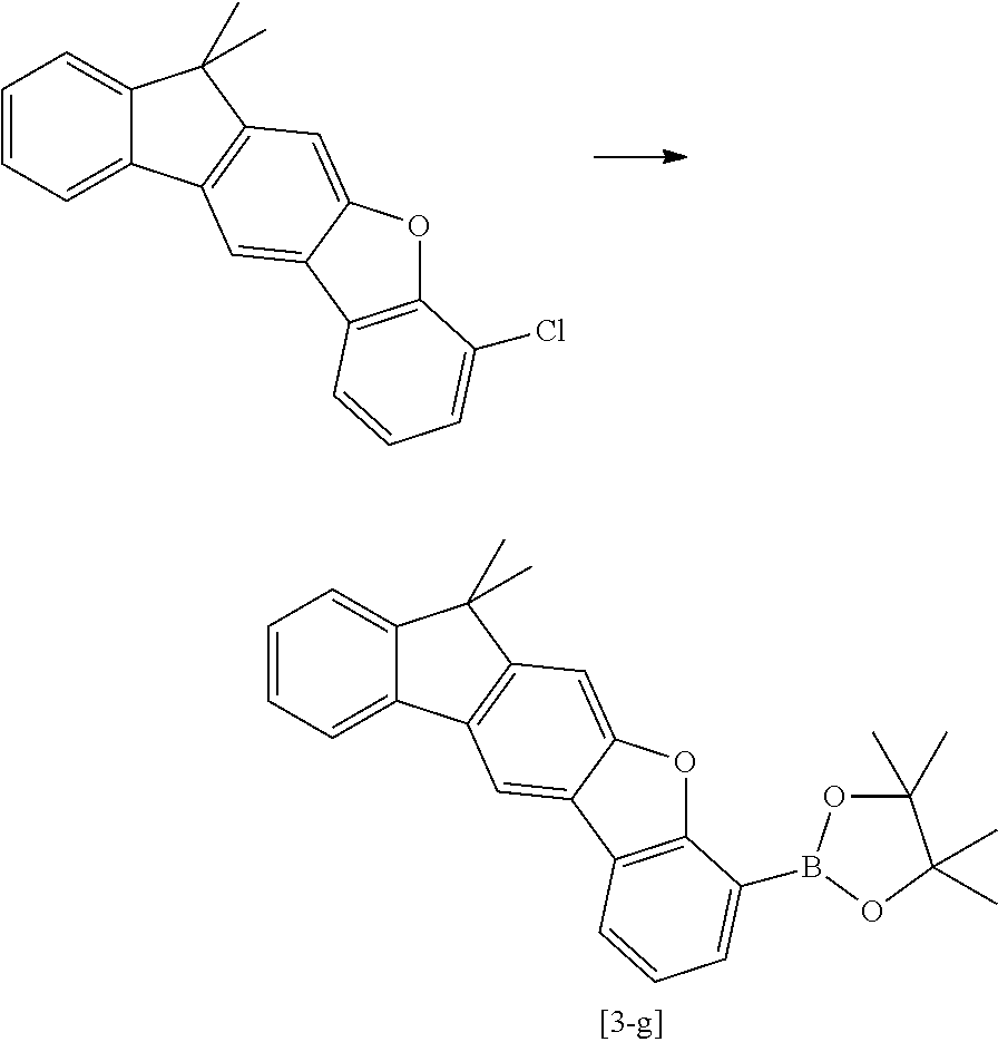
C1=CC=C2C(=C1)C(C)(C)C1=C2C=C2C(=C1)OC1=C2C=CC=C1Cl.C1=CC=C2C(=C1)C(C)(C)C1=C2C=C2C(=C1)OC1=C2C=CC=C1B1OC(C)(C)C(C)(C)O1
